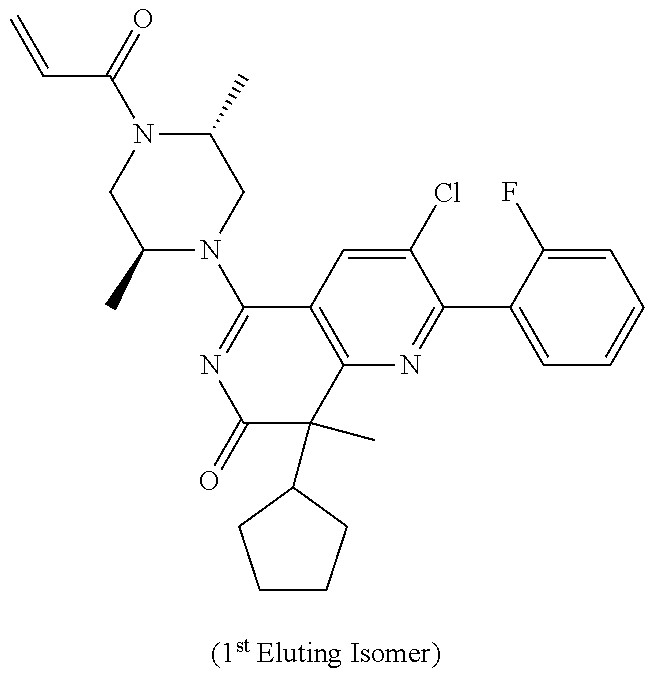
C=CC(N1CC(C)N(C2=NC(=O)C(C)(C3CCCC3)C3=C2C=C(Cl)C(C2=CC=CC=C2F)=N3)CC1C)=O
